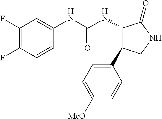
C1(F)=C(F)C=CC(NC(NC2C(C3=CC=C([MeO])C=C3)CNC2=O)=O)=C1
